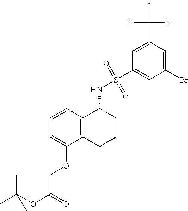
C1=CC=C(OCC(OC(C)(C)C)=O)C2=C1C(NS(C1=CC(Br)=CC(C(F)(F)F)=C1)(=O)=O)CCC2
